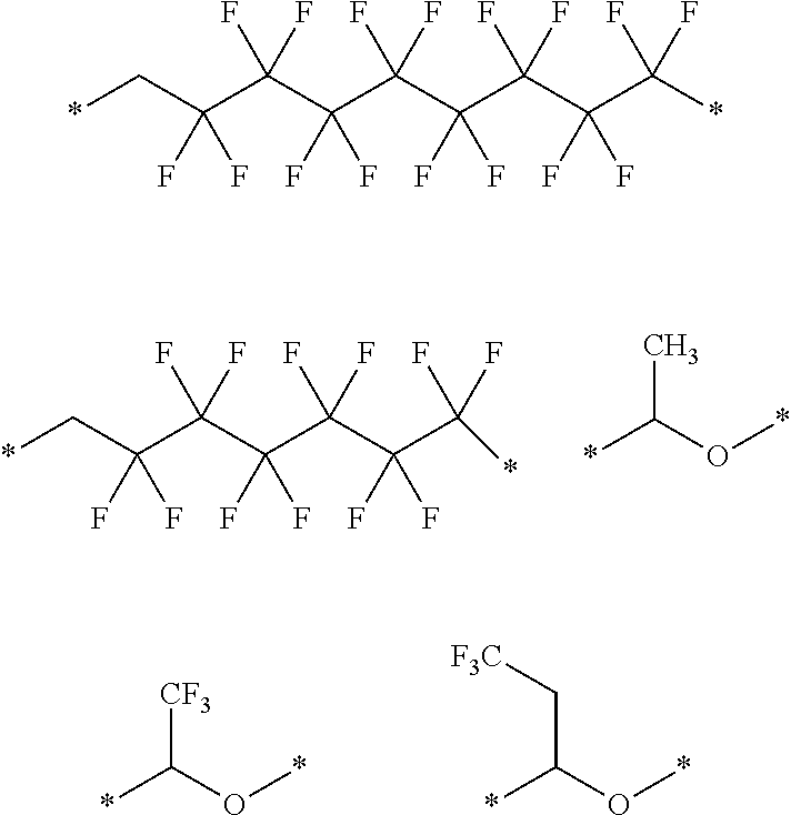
C(C(C(C(C(C(F)(F)*)(F)F)(F)F)(F)F)(F)F)(C*)(F)F.CC(*)O*.[CF3]C(*)O*.C(C(*)O*)[F3C].C(C(C(C(C(C(C(C(*)(F)F)(F)F)(F)F)(F)F)(F)F)(F)F)(F)F)(C*)(F)F
